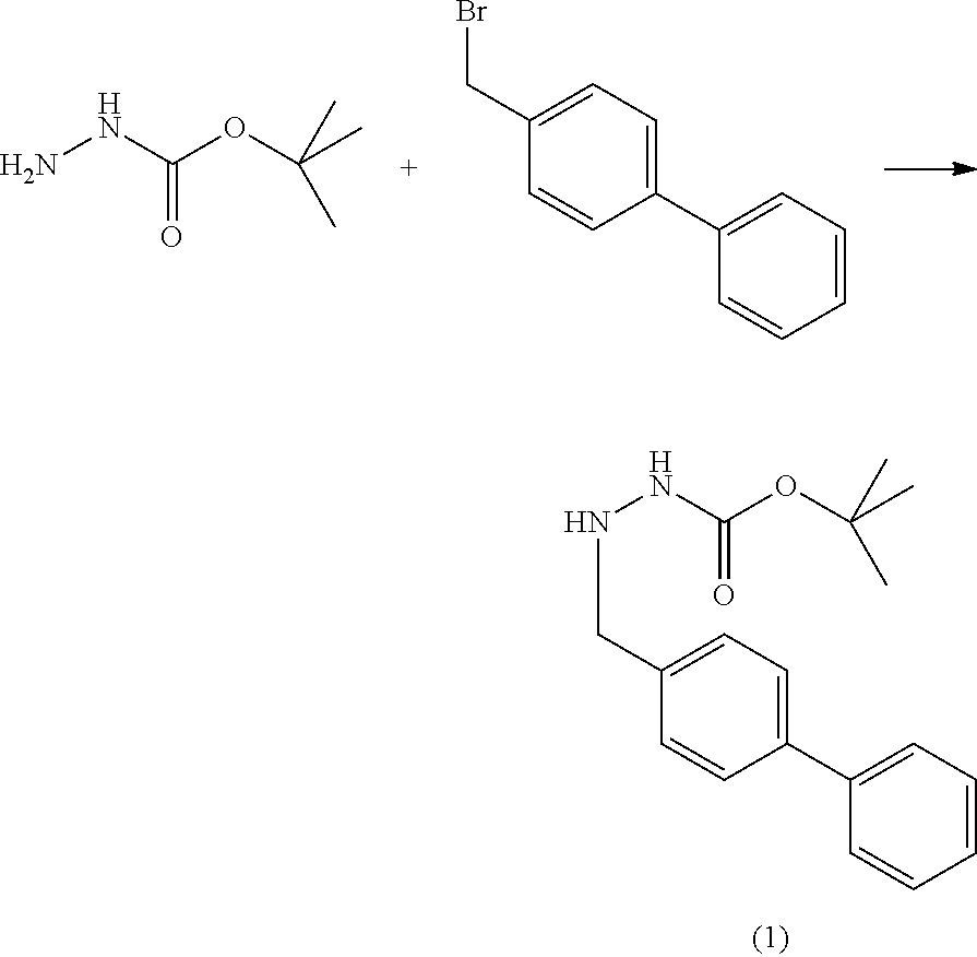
C1=CC=CC=C1C1=CC=C(CNNC(OC(C)(C)C)=O)C=C1.NNC(=O)OC(C)(C)C.C1=CC=CC=C1C1=CC=C(CBr)C=C1
